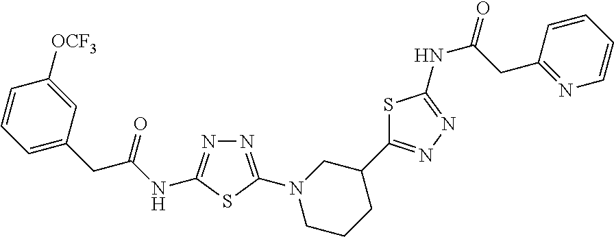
N1=C(N2CCCC(C3=NN=C(NC(CC4=NC=CC=C4)=O)S3)C2)SC(NC(CC2=CC=CC([OCF3])=C2)=O)=N1
